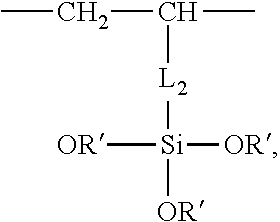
C(C([L2][Si]([OR])([OR])[OR])C)C
